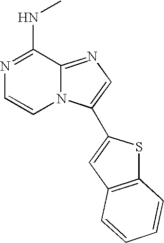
C1(NC)=NC=CN2C1=NC=C2C1=CC2=C(S1)C=CC=C2
